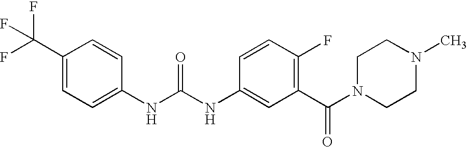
C1(C(F)(F)F)=CC=C(NC(NC2=CC(C(N3CCN(C)CC3)=O)=C(F)C=C2)=O)C=C1
